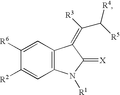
C1([R6])=CC2=C(C=C1[R2])N([R1])C(=[X])C2=C(C([R5])[R4])[R3]
